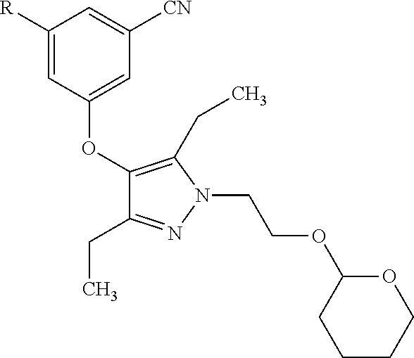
C1(OC2=CC([CN])=CC([R])=C2)=C(CC)N(CCOC2CCCCO2)N=C1CC
